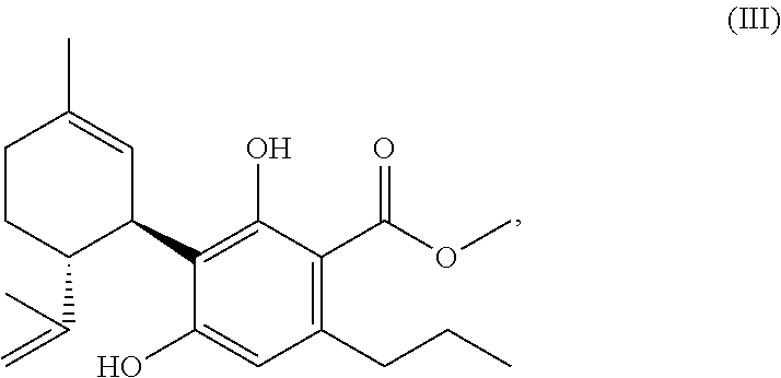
C1(C2C(C(=C)C)CCC(C)=C2)=C(O)C(C(=O)OC)=C(CCC)C=C1O
